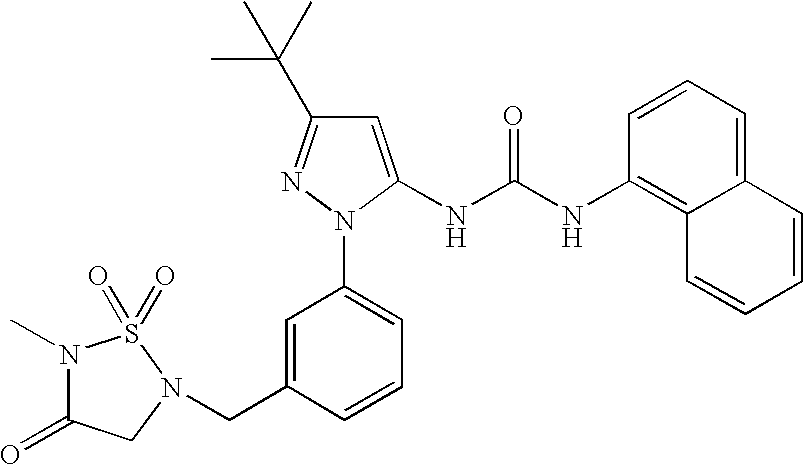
C1=C(NC(NC2=C3C(=CC=C2)C=CC=C3)=O)N(C2=CC=CC(CN3CC(=O)N(C)S3(=O)=O)=C2)N=C1C(C)(C)C
